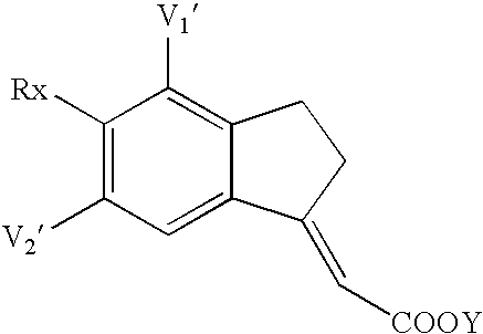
C1([Rx])=C([V2])C=C2C(=C1[V1])CCC2=C[COOY]
